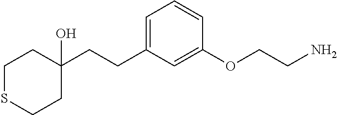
C(CC1=CC=CC(OCCN)=C1)C1(O)CCSCC1
